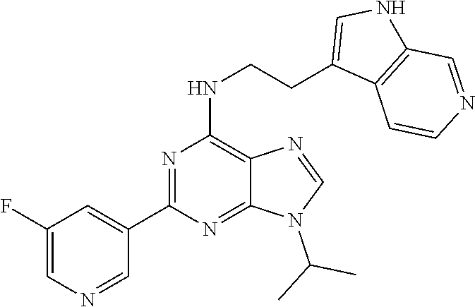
C1=C(C2=NC(NCCC3=CNC4=C3C=CN=C4)=C3N=CN(C(C)C)C3=N2)C=NC=C1F
